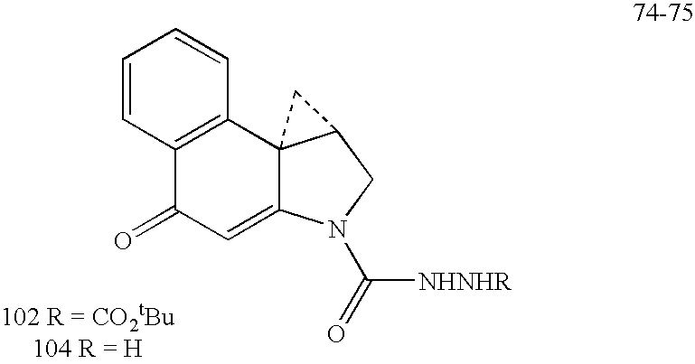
C1=CC2=C(C=C1)C13C(=CC2=O)N(C(=O)[NHNHR])CC1C3
